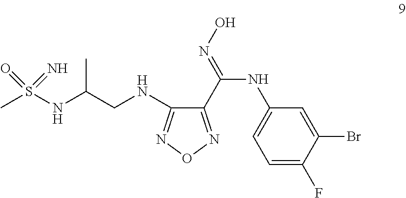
CS(NC(C)CNC1=NON=C1C(NC1=CC=C(F)C(Br)=C1)=NO)(=O)=N
